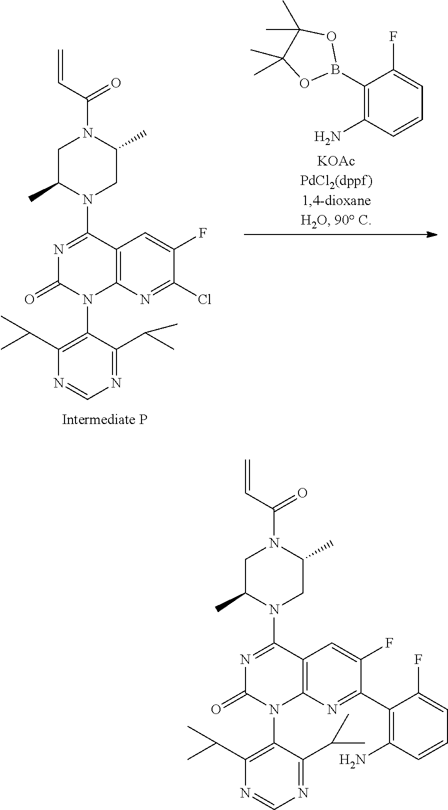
N1=C(C(C)C)C(N2C3=C(C(N4CC(C)N(C(=O)C=C)CC4C)=NC2=O)C=C(F)C(C2=C(N)C=CC=C2F)=N3)=C(C(C)C)N=C1.N1=C(C(C)C)C(N2C3=C(C(N4CC(C)N(C(=O)C=C)CC4C)=NC2=O)C=C(F)C(Cl)=N3)=C(C(C)C)N=C1.C1(B2OC(C)(C)C(C)(C)O2)=C(N)C=CC=C1F
